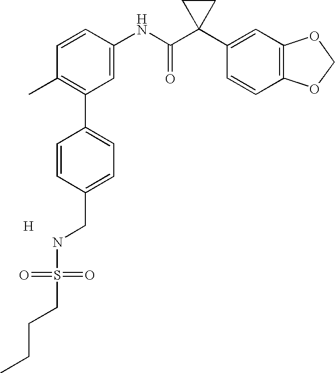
C1=CC(NC(C2(C3=CC4=C(C=C3)OCO4)CC2)=O)=CC(C2=CC=C(CNS(=O)(=O)CCCC)C=C2)=C1C.[H]
